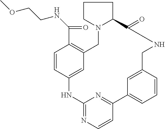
C1=CC2=CC(=C1C(NCCOC)=O)CN1C(CCC1)C(=O)NCC1=CC(=CC=C1)C1=NC(=NC=C1)N2
